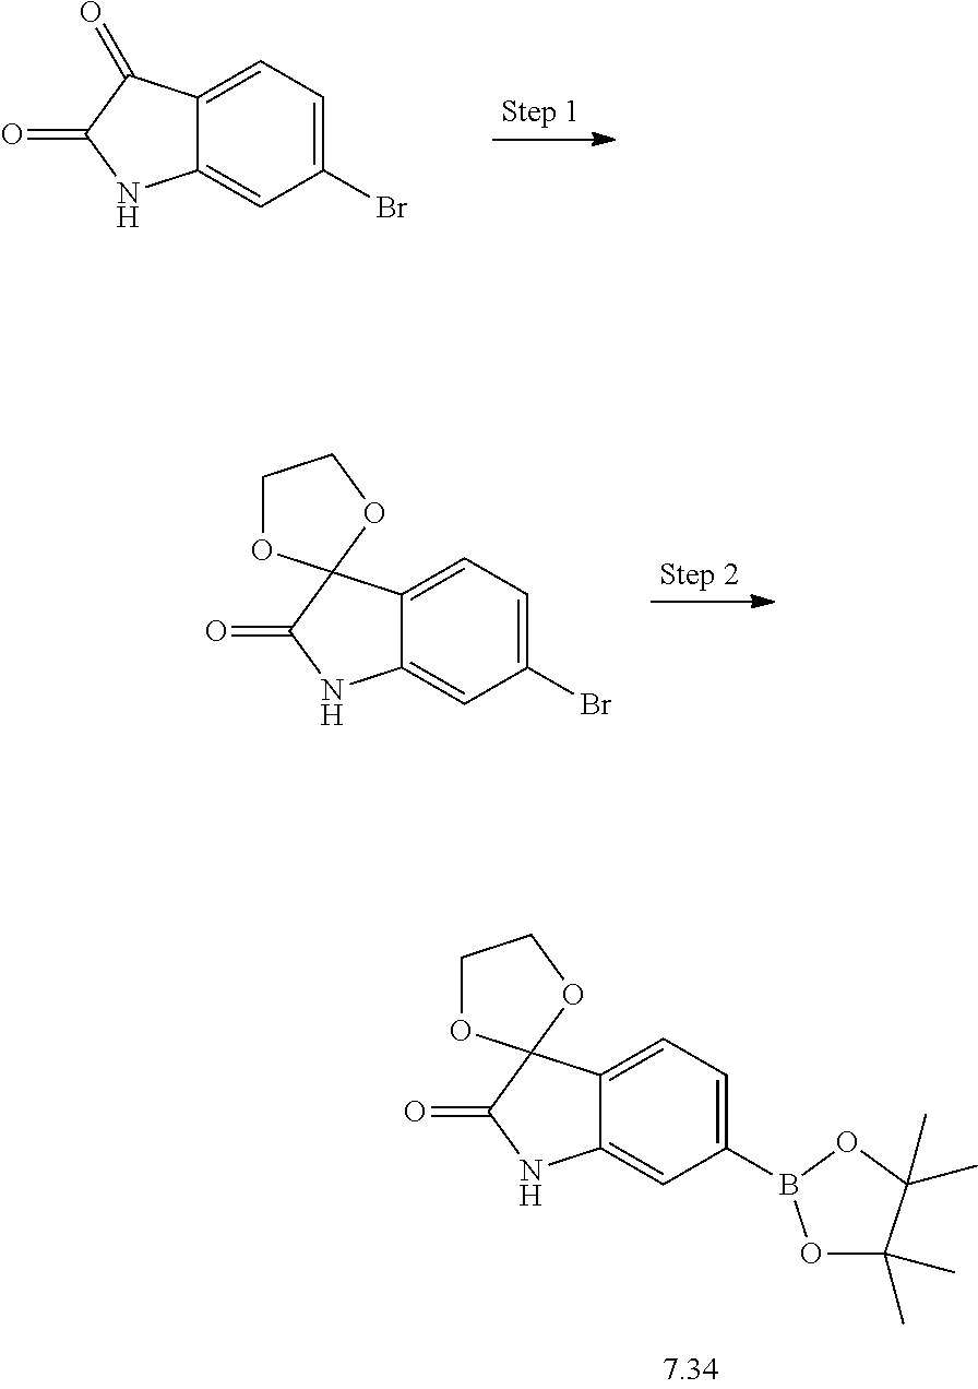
C12=CC=C(Br)C=C1NC(=O)C2=O.C12=CC=C(Br)C=C1NC(=O)C21OCCO1.C12=CC=C(B3OC(C)(C)C(C)(C)O3)C=C1NC(=O)C21OCCO1
